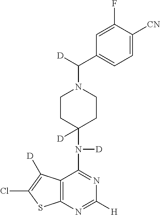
C12=C(N=C([H])N=C1N(C1([D])CCN(C([D])C3=CC=C([CN])C(F)=C3)CC1)[D])SC(Cl)=C2[D]
